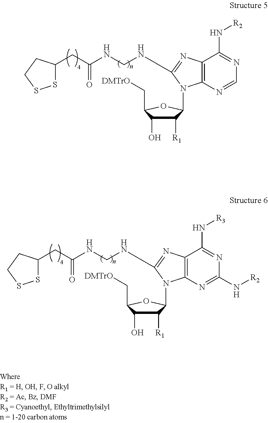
S1C(CC(NCNC2=NC3=C(N=CN=C3N[R2])N2C2C([R1])C(O)C(C[DMTrO])O2)=O)CCS1.S1C(CC(NCNC2=NC3=C(N=C(N[R2])N=C3N[R3])N2C2C([R1])C(O)C(C[DMTrO])O2)=O)CCS1
